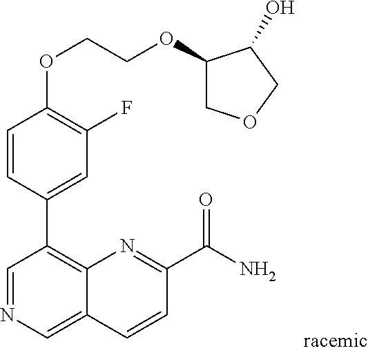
C1(OCCOC2COCC2O)=C(F)C=C(C2=C3C(=CN=C2)C=CC(C(N)=O)=N3)C=C1
